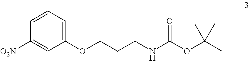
O(CCCNC(OC(C)(C)C)=O)C1=CC=CC([O2N])=C1
